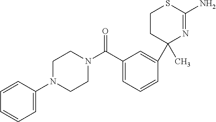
C1(C(N2CCN(C3=CC=CC=C3)CC2)=O)=CC=CC(C2(C)N=C(N)SCC2)=C1
